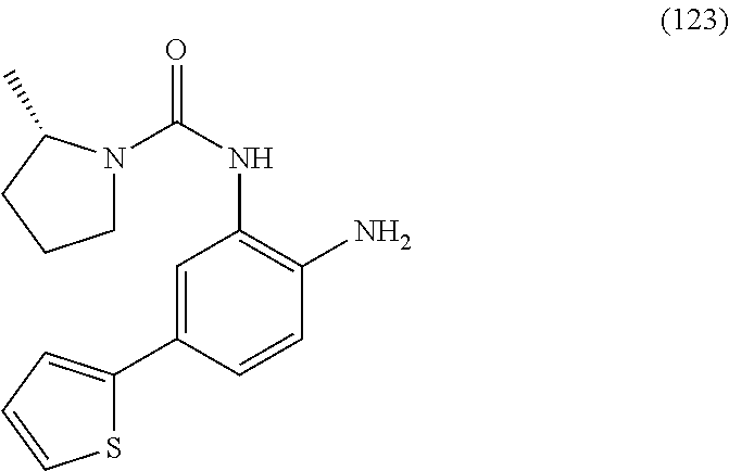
S1C(C2=CC(NC(=O)N3CCCC3C)=C(N)C=C2)=CC=C1
